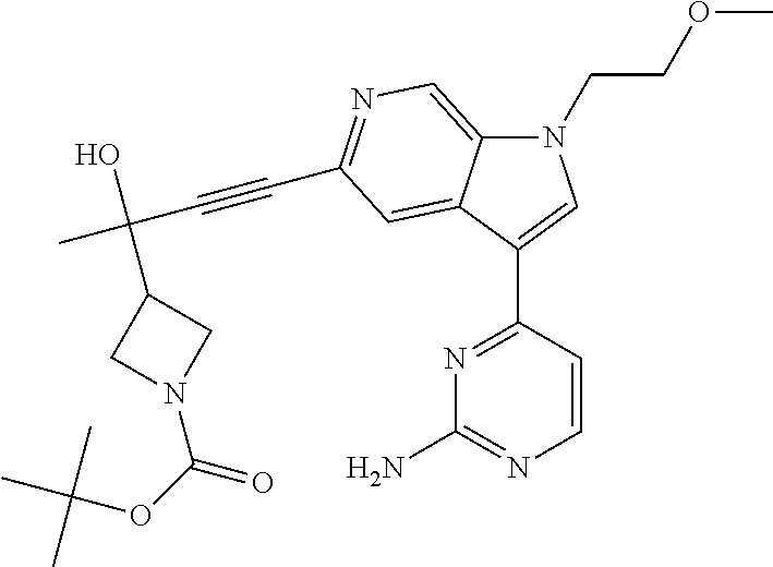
N1=C(C2=CN(CCOC)C3=CN=C(C#CC(C)(O)C4CN(C(OC(C)(C)C)=O)C4)C=C32)C=CN=C1N
